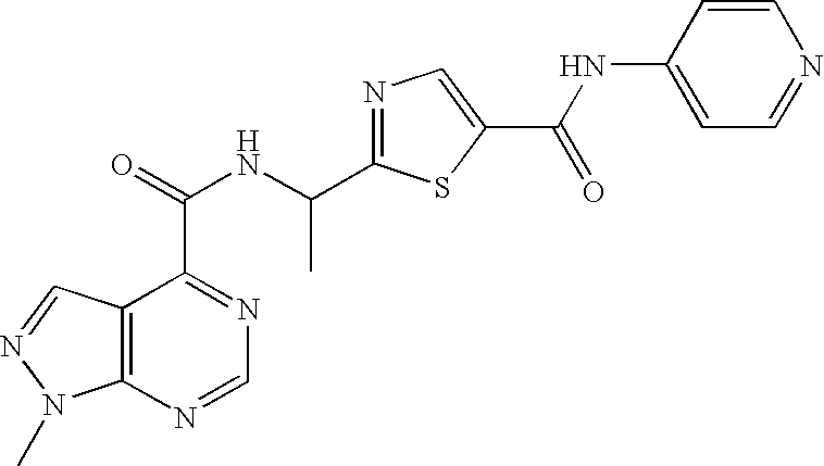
C12=C(N=CN=C1C(=O)NC(C1=NC=C(C(NC3=CC=NC=C3)=O)S1)C)N(C)N=C2
